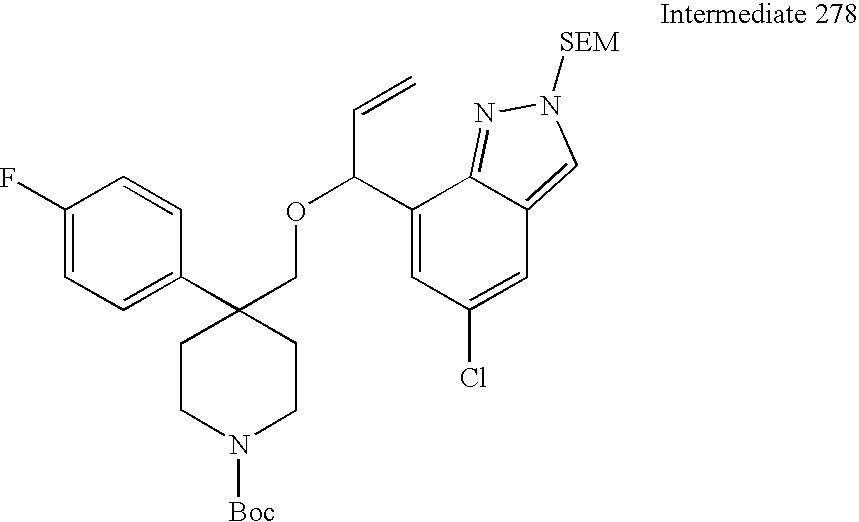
C1(C2(COC(C=C)C3=CC(Cl)=CC4=CN([SEM])N=C34)CCN([Boc])CC2)=CC=C(F)C=C1
